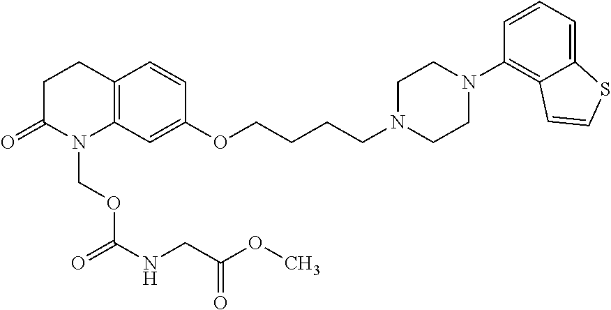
C1C(=O)N(COC(NCC(OC)=O)=O)C2=C(C1)C=CC(OCCCCN1CCN(C3=C4C(=CC=C3)SC=C4)CC1)=C2
